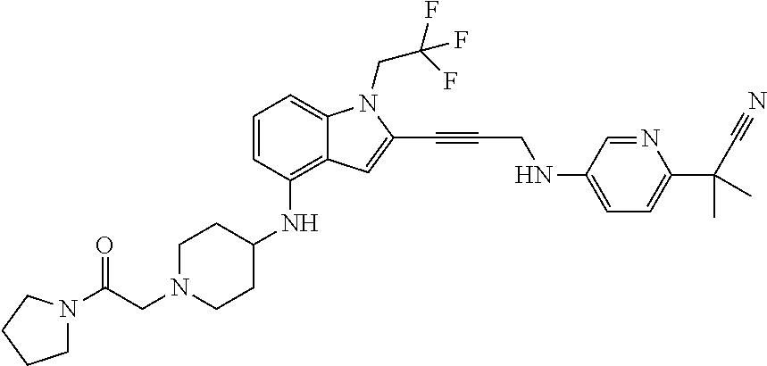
C1=CC(NC2CCN(CC(=O)N3CCCC3)CC2)=C2C(=C1)N(CC(F)(F)F)C(C#CCNC1=CC=C(C(C#N)(C)C)N=C1)=C2
